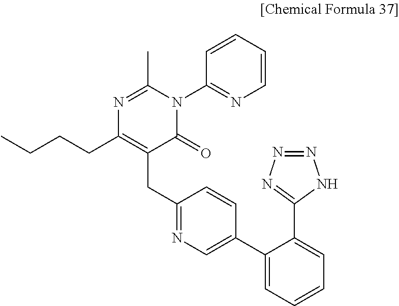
CCCCC1=C(CC2=NC=C(C3=CC=CC=C3C3=NN=NN3)C=C2)C(=O)N(C2=NC=CC=C2)C(C)=N1
